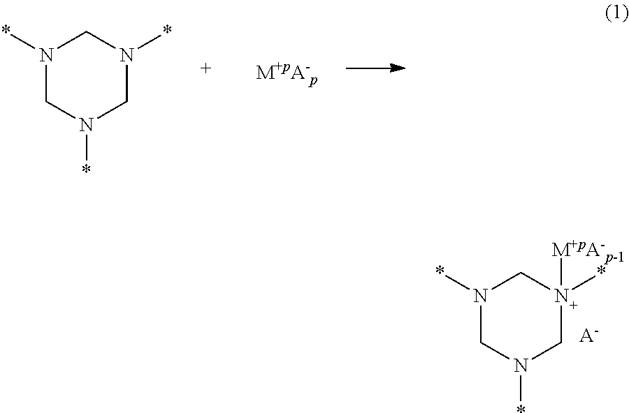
N1(*)CN(*)CN(*)C1.N1(*)CN(*)CN(*)([M+pA-p-1])C1.[A-]
